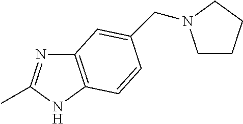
C12=C(NC(C)=N1)C=CC(CN1CCCC1)=C2
